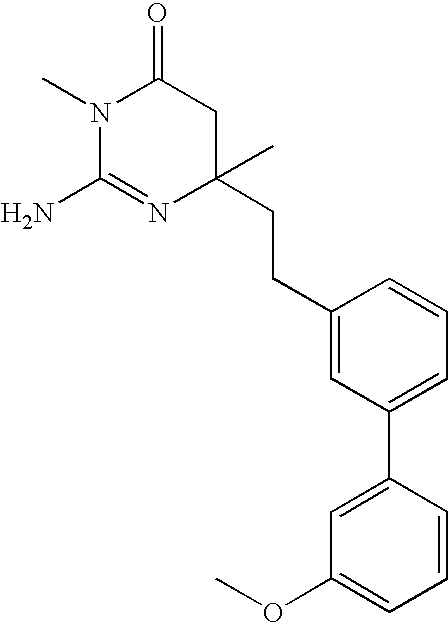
N1(C)C(N)=NC(CCC2=CC(C3=CC(OC)=CC=C3)=CC=C2)(C)CC1=O
